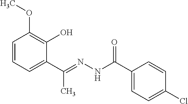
C1=CC=C(C(=NNC(C2=CC=C(Cl)C=C2)=O)C)C(O)=C1OC
